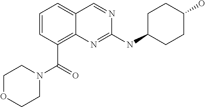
C1=CC=C2C(=C1C(=O)N1CCOCC1)N=C(NC1CCC(O)CC1)N=C2
